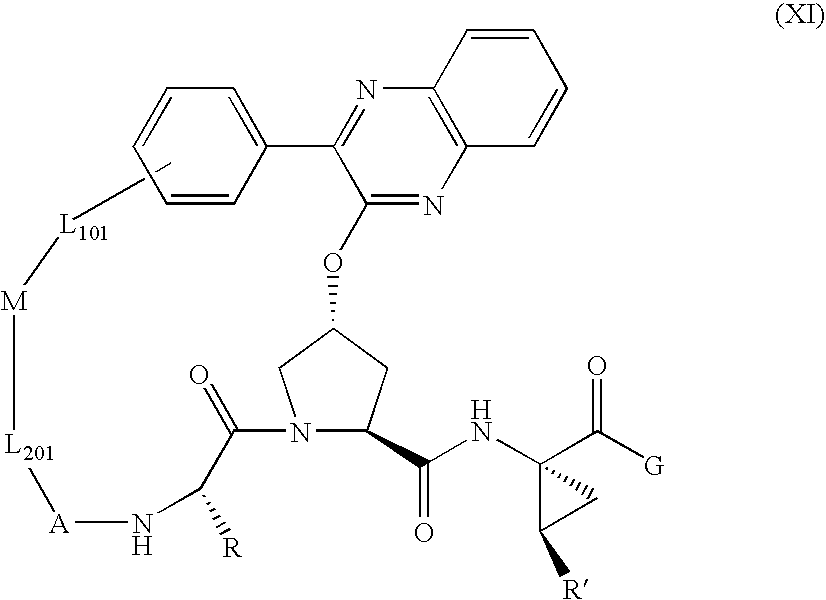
C[L101][M][L201][A]NC(C(N1CC(OC2=NC3=C(N=C2C2=CC=CC=C2)C=CC=C3)CC1C(NC1(C([G])=O)C([R])C1)=O)=O)[R]
